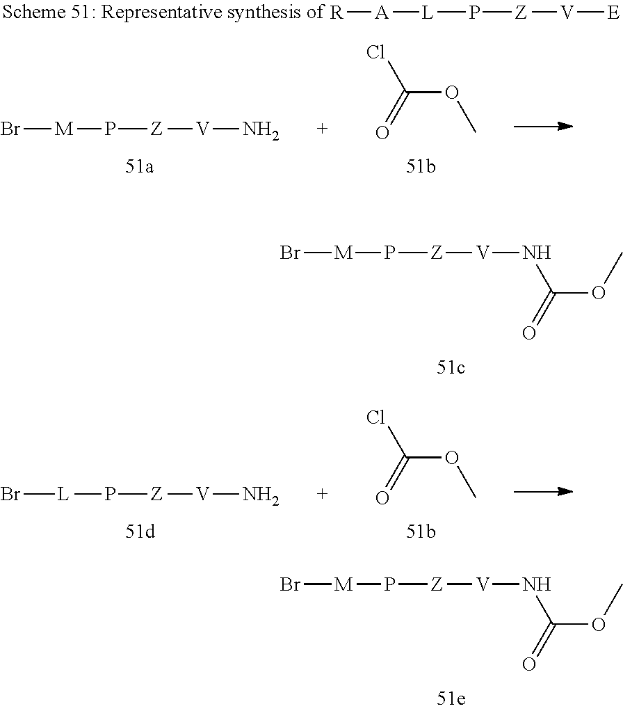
[R][A][L]P[Z][V][E].C(OC)(Cl)=O.Br[M]P[Z][V]N.[M](P[Z][V]NC(OC)=O)Br.C(OC)(Cl)=O.Br[L]P[Z][V]N.[M](P[Z][V]NC(OC)=O)Br
